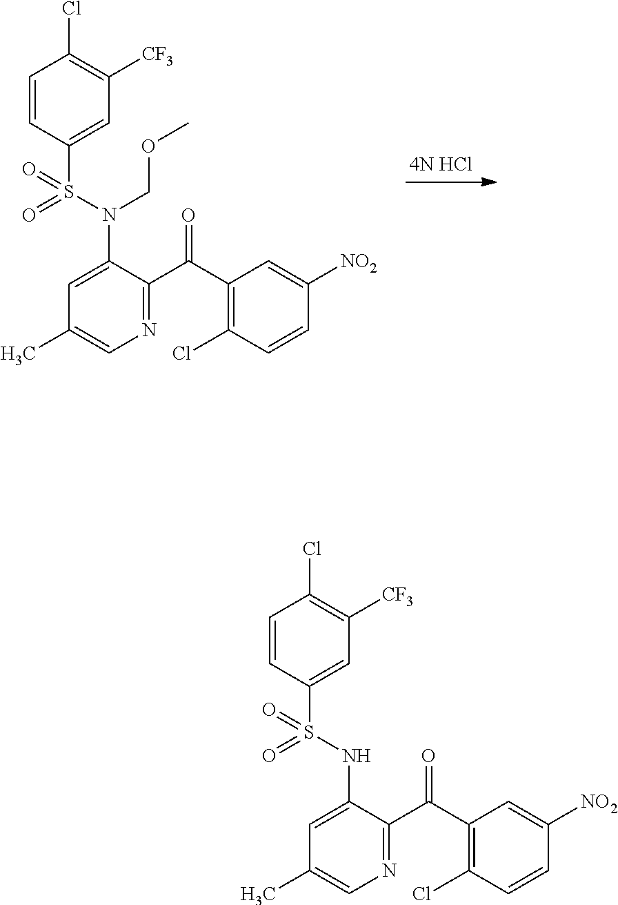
C1=CC(S(N(COC)C2=CC(C)=CN=C2C(C2=C(Cl)C=CC([NO2])=C2)=O)(=O)=O)=CC([CF3])=C1Cl.[4N HCl].C1=CC(S(NC2=CC(C)=CN=C2C(C2=C(Cl)C=CC([NO2])=C2)=O)(=O)=O)=CC([CF3])=C1Cl
